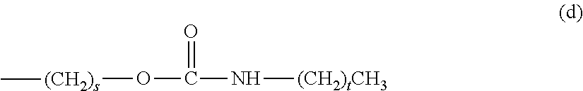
[(CH2)s](OC(=O)N[(CH2)tCH3])C
